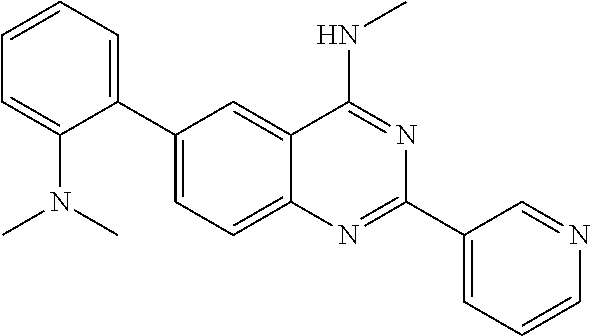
C1(C2=CC=CC=C2N(C)C)=CC=C2C(=C1)C(NC)=NC(C1=CC=CN=C1)=N2
